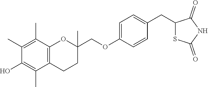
C1(COC2=CC=C(CC3SC(=O)NC3=O)C=C2)(C)OC2=C(CC1)C(C)=C(O)C(C)=C2C
